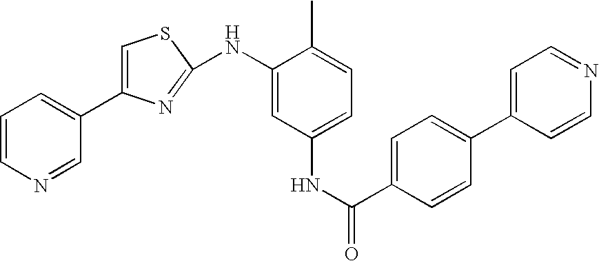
C1=CN=CC(C2=CSC(NC3=CC(NC(C4=CC=C(C5=CC=NC=C5)C=C4)=O)=CC=C3C)=N2)=C1
